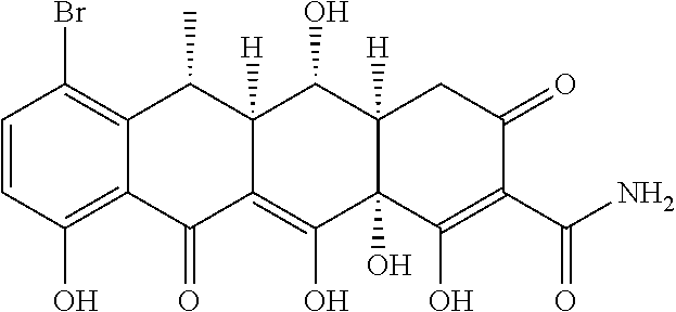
C1=CC(O)=C2C(=C1Br)C(C)C1([H])C(=C(O)C3(O)C([H])(C1O)CC(=O)C(C(N)=O)=C3O)C2=O
